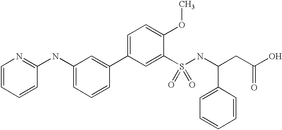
N(C1=CC=CC(C2=CC=C(OC)C(S(NC(CC(O)=O)C3=CC=CC=C3)(=O)=O)=C2)=C1)C1=NC=CC=C1
